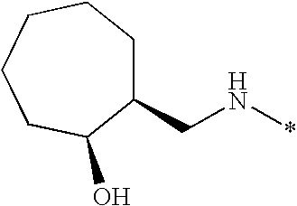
C1(CN*)CCCCCC1O
